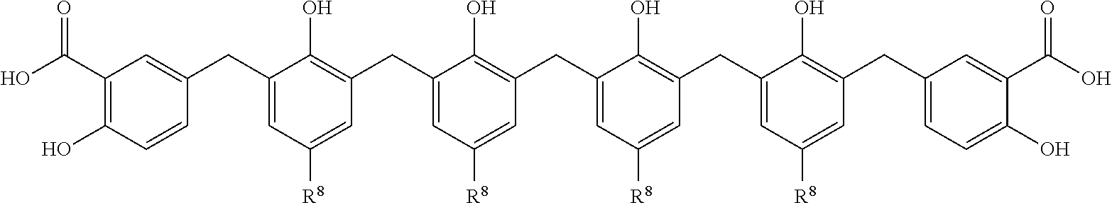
C1(C(O)=O)=C(O)C=CC(CC2=CC([R8])=CC(CC3=CC([R8])=CC(CC4=CC([R8])=CC(CC5=CC([R8])=CC(CC6=CC=C(O)C(C(=O)O)=C6)=C5O)=C4O)=C3O)=C2O)=C1
